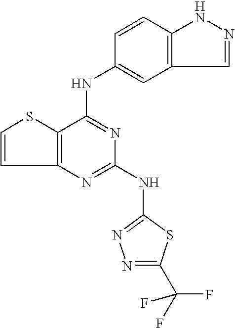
C12=C(C(NC3=CC4=C(C=C3)NN=C4)=NC(NC3=NN=C(C(F)(F)F)S3)=N1)SC=C2
